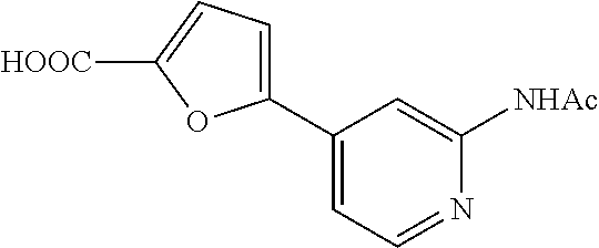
C1(C2=CC=C([HOOC])O2)=CC=NC([NHAc])=C1
